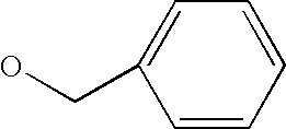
OCC1=CC=CC=C1
